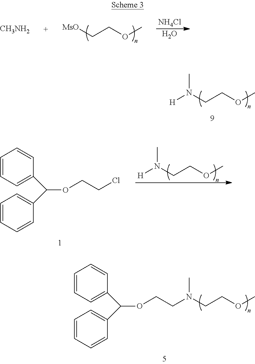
N(CCOC)([H])C.C1=CC=C(C(C2=CC=CC=C2)OCCN(CCOC)C)C=C1.[MsO]CCOC.[NH4Cl].O.[CH3NH2].C1=CC=C(C(C2=CC=CC=C2)OCCCl)C=C1.N(CCOC)([H])C
